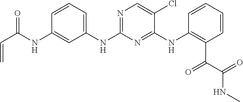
C1=CC=C(NC2=NC=C(Cl)C(NC3=C(C(=O)C(=O)NC)C=CC=C3)=N2)C=C1NC(C=C)=O
